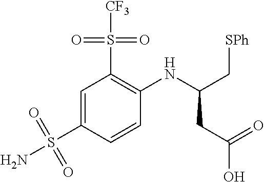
C1=C(S(N)(=O)=O)C=CC(NC(C[SPh])CC(O)=O)=C1S(=O)(=O)[CF3]
